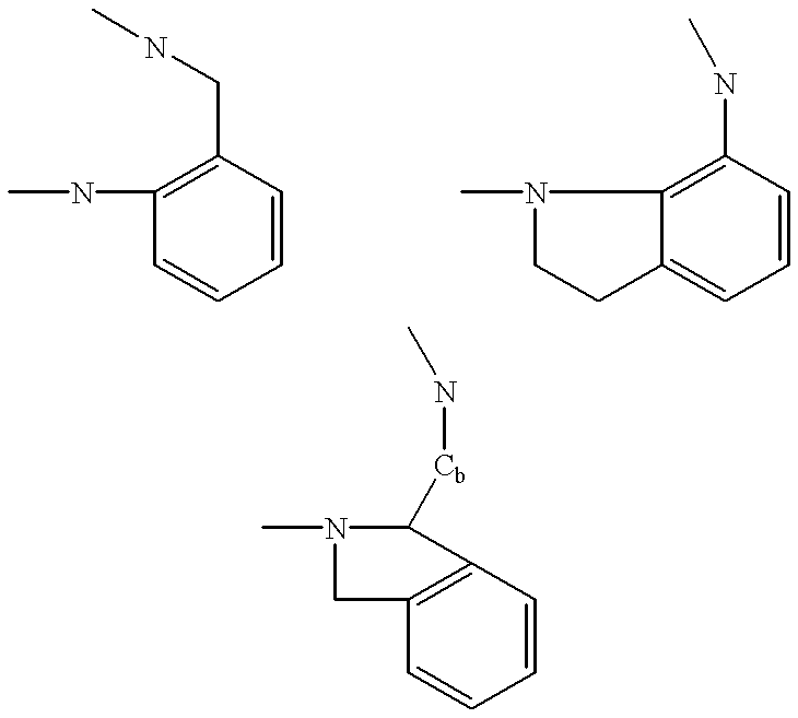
C1=CC(CNC)=C(NC)C=C1.C1=CC(NC)=C2C(=C1)CCN2C.C1=CC2=C(C=C1)CN(C)C2[Cb]NC
